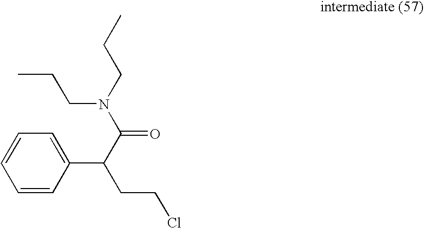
C1=CC=CC(C(CCCl)C(=O)N(CCC)CCC)=C1
